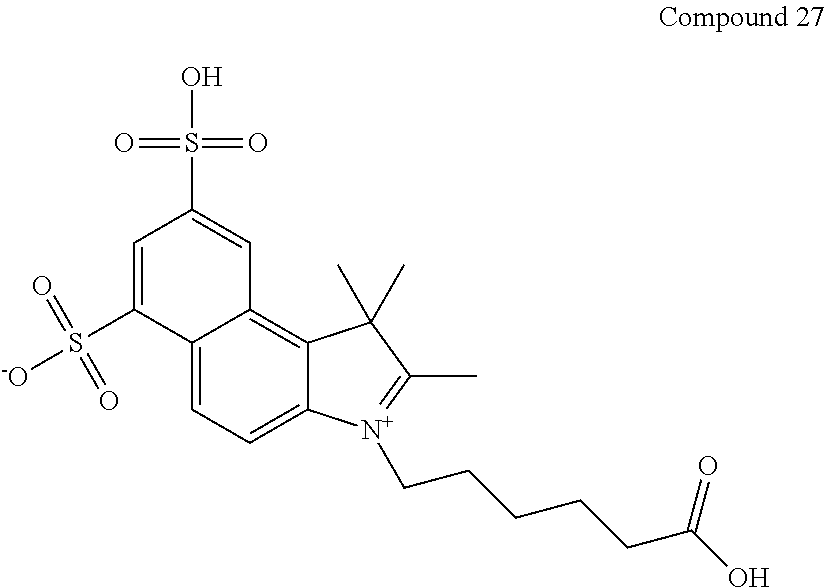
C12=CC=C3C(=C1C=C(S(O)(=O)=O)C=C2S([-O])(=O)=O)C(C)(C)C(C)=[N+]3CCCCCC(O)=O
